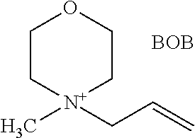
C1C[N+](CC=C)(C)CCO1.[BOB]
